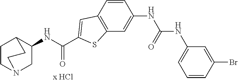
C1(NC(C2=CC3=C(C=C(NC(NC4=CC=CC(Br)=C4)=O)C=C3)S2)=O)CN2CCC1CC2
